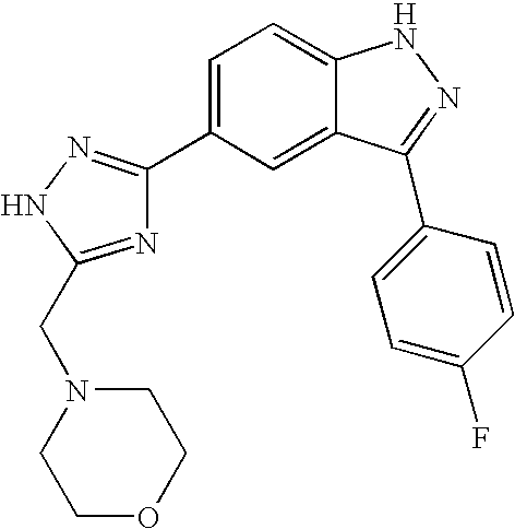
C1=C(C2=NNC(CN3CCOCC3)=N2)C=C2C(=C1)NN=C2C1=CC=C(F)C=C1
